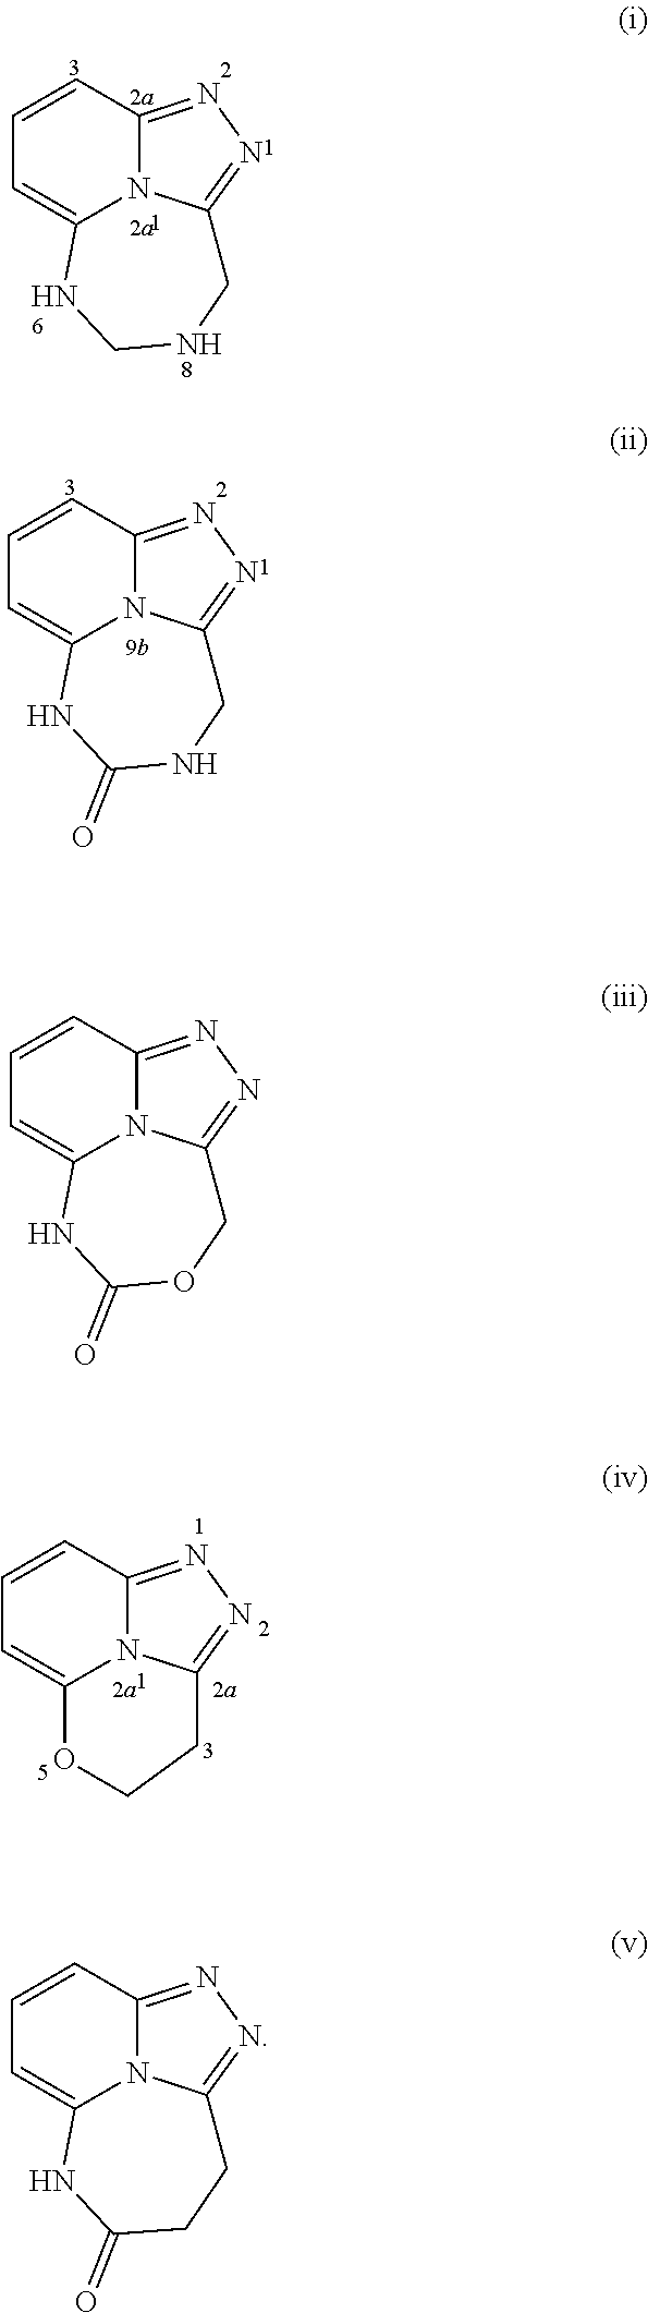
C1=CC2=NN=C3N2C(=C1)NCNC3.C1=CC2=NN=C3N2C(=C1)NC(=O)NC3.C1=CC2=NN=C3N2C(=C1)NC(=O)OC3.C1=CC2=NN=C3N2C(=C1)OCC3.C1=CC2=NN=C3N2C(=C1)NC(=O)CC3
